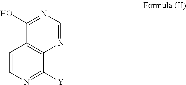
C1=CN=C([Y])C2=C1C(O)=NC=N2
